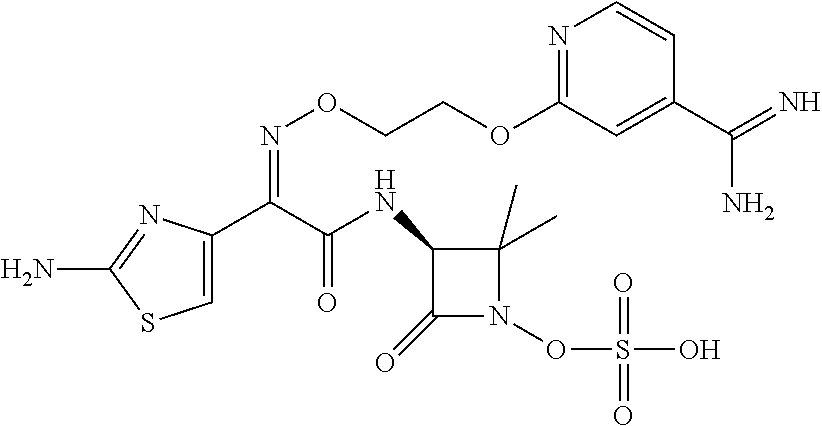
C1=C(C(C(NC2C(=O)N(OS(O)(=O)=O)C2(C)C)=O)=NOCCOC2=NC=CC(C(=N)N)=C2)N=C(N)S1
